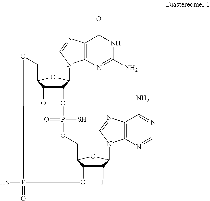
C12=C(N=CN1C1C3C(O)C(O1)COP(=O)(S)OC1C(F)C(N4C5=C(N=C4)C(N)=NC=N5)OC1COP(S)(=O)O3)C(=O)NC(N)=N2
